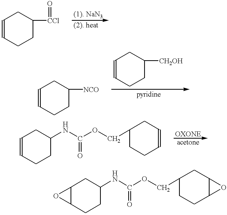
C1=CCCC([CCl]=O)C1.C1=CCCC([NCO])C1.C1=CCCC([CH2OH])C1.C1=CCCC(NC(OCC2CCC=CC2)=O)C1.C12C(CCC(NC(OCC3CCC4C(C3)O4)=O)C1)O2
